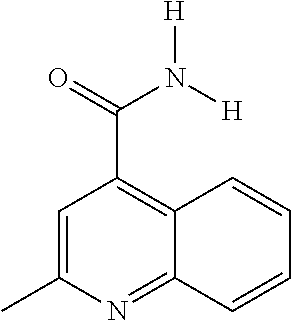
C1=C(C)N=C2C(=C1C(=O)N([H])[H])C=CC=C2
